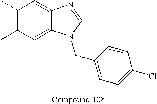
C1(C)=C(C)C=C2C(=C1)N=CN2CC1=CC=C(Cl)C=C1
